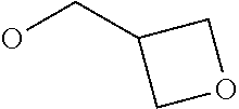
C1OCC1CO
